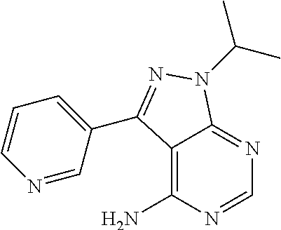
C12=C(N)N=CN=C1N(C(C)C)N=C2C1=CC=CN=C1
